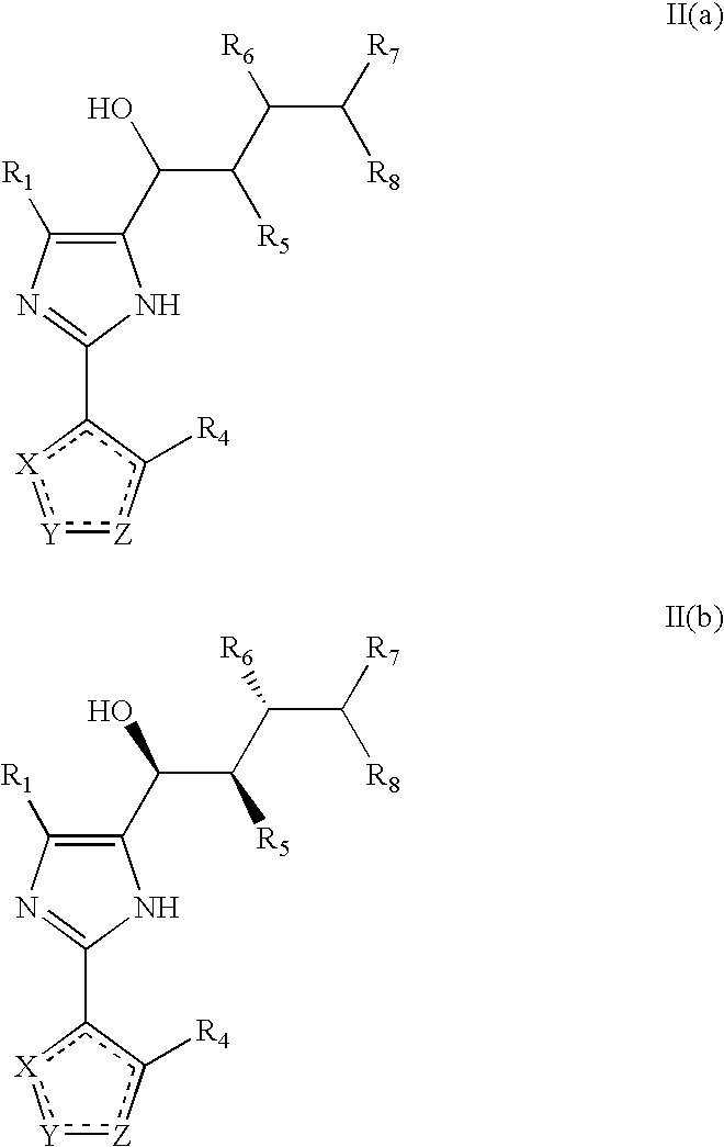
C1(C(C([R5])C([R6])C([R7])[R8])O)=C([R1])N=C(c2c([R4])[Z]:[Y]:[X]2)N1.C1(C(C([R5])C([R6])C([R7])[R8])O)=C([R1])N=C(c2c([R4])[Z]:[Y]:[X]2)N1
